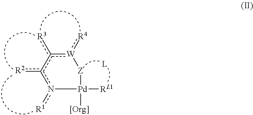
n1([R1])c([R2])c([R3])[W](:[R4])[Z][Pd]1([[Org]])[RL1]
